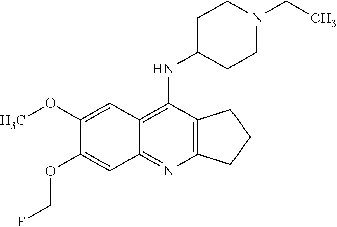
C12=C(C(NC3CCN(CC)CC3)=C3C(=N1)C=C(OCF)C(OC)=C3)CCC2
